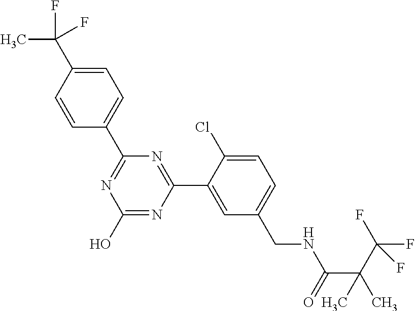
C1(C2=NC(O)=NC(C3=CC(CNC(C(C)(C(F)(F)F)C)=O)=CC=C3Cl)=N2)=CC=C(C(C)(F)F)C=C1
